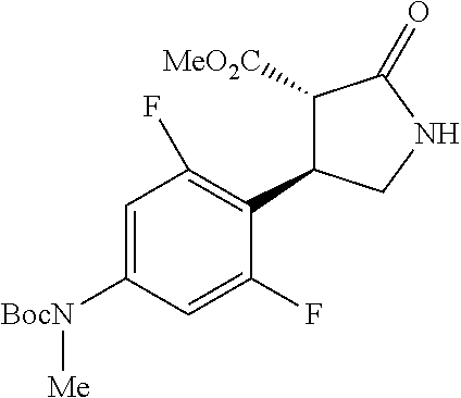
C1([MeO2C])C(C2=C(F)C=C([BocN][Me])C=C2F)CNC1=O
